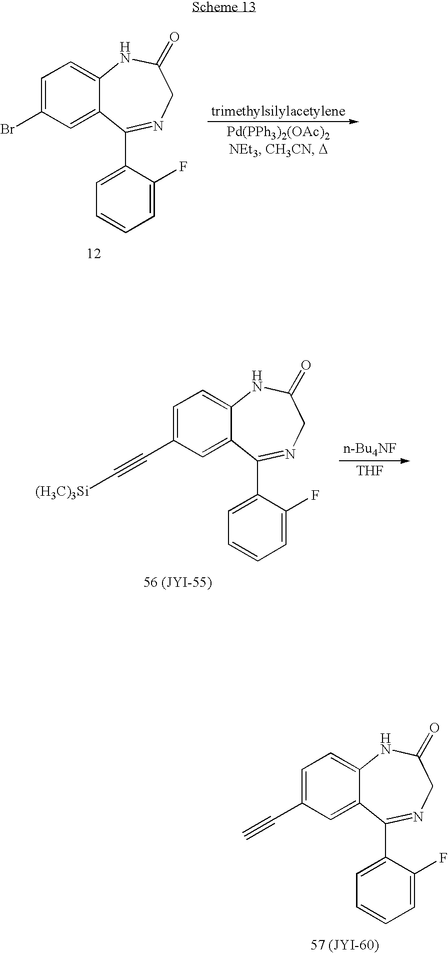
C12=CC=C(C#C)C=C1C(C1=CC=CC=C1F)=NCC(=O)N2.C12=CC=C(Br)C=C1C(C1=CC=CC=C1F)=NCC(=O)N2.C12=CC=C(C#C[(H3C)3Si])C=C1C(C1=CC=CC=C1F)=NCC(=O)N2.[THF]
